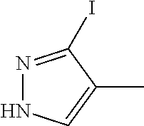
N1=C(I)C(C)=CN1
